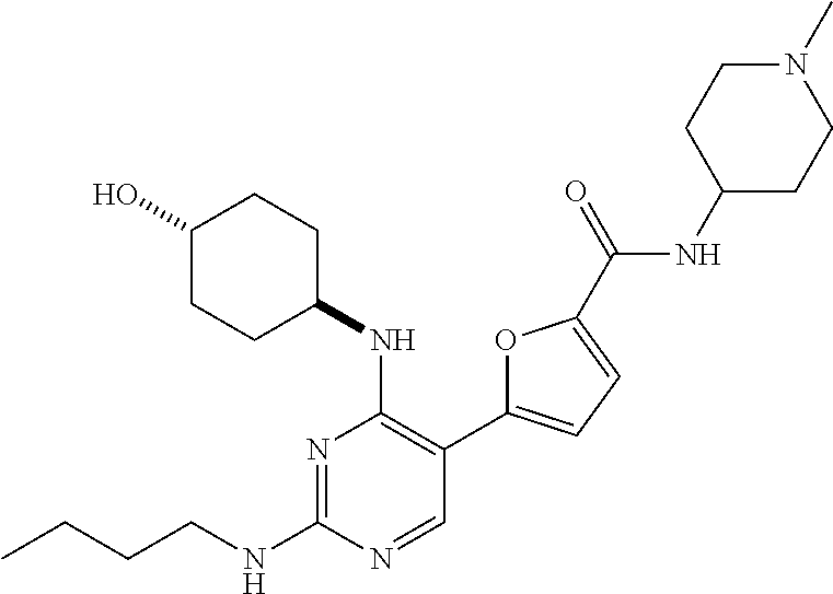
CCCCNC1=NC(NC2CCC(O)CC2)=C(C2=CC=C(C(=O)NC3CCN(C)CC3)O2)C=N1
